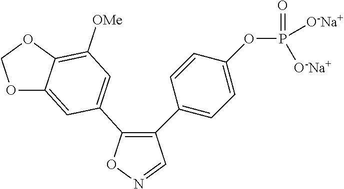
C1(C2=CC=C(OP(=O)([O-Na+])[O-Na+])C=C2)=C(C2=CC([OMe])=C3C(=C2)OCO3)ON=C1
